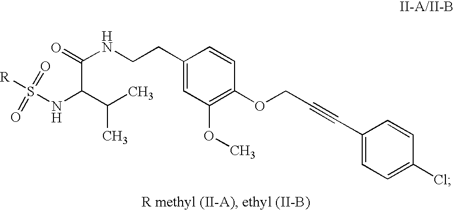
C1(CCNC(=O)C(C(C)C)NS([R])(=O)=O)=CC(OC)=C(OCC#CC2=CC=C(Cl)C=C2)C=C1
